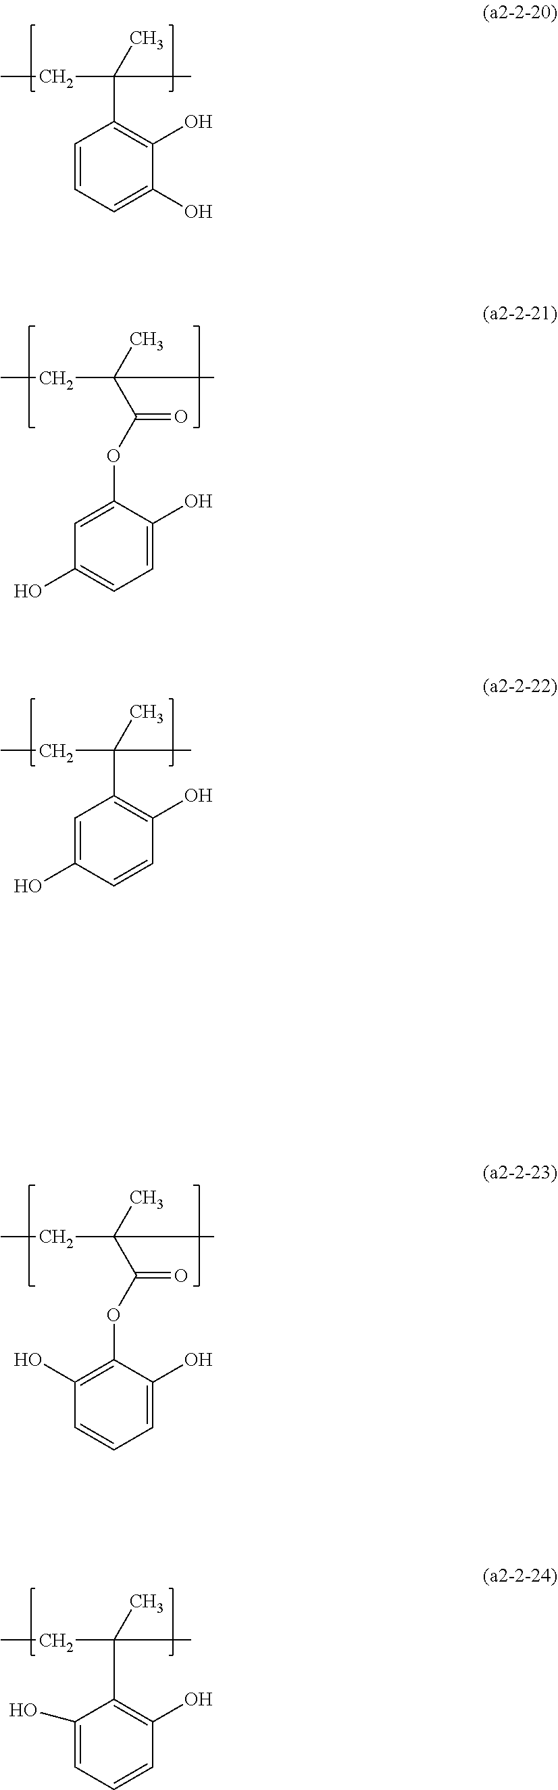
C(C(C)(CC)C)(OC1=C(O)C=CC=C1O)=O.C(C(C)(CC)C)(OC1=CC(O)=CC=C1O)=O.C1(O)=CC=CC(C(C)(CC)C)=C1O.C1=CC(O)=CC(C(C)(CC)C)=C1O.C1=CC=C(O)C(C(C)(CC)C)=C1O
